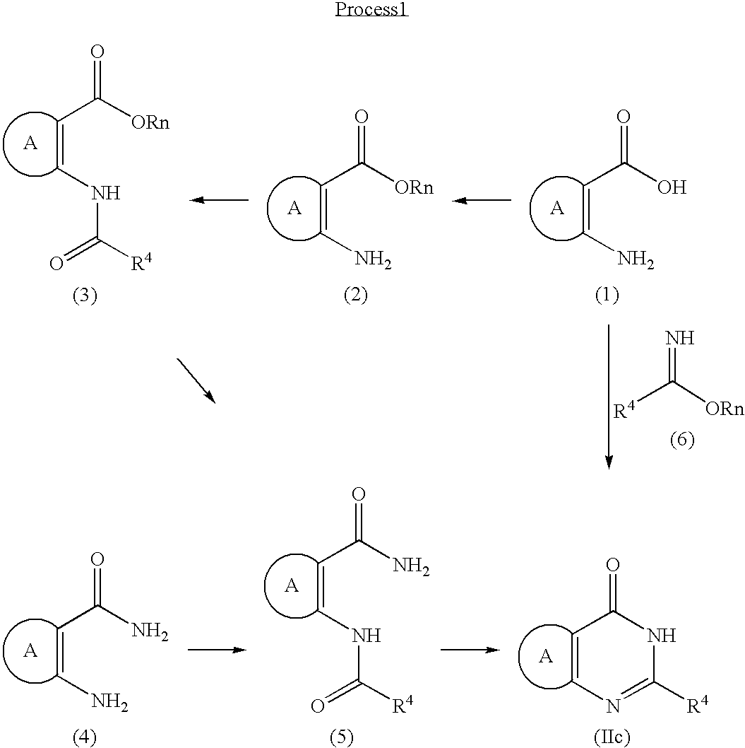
C(=CN)C([ORn])=O.C(=CNC(=O)[R4])C([ORn])=O.C(=CN)C(O)=O.N=C([R4])[ORn].C1=CN=C([R4])NC1=O.C(=CNC(=O)[R4])C(N)=O.C(=CN)C(N)=O
